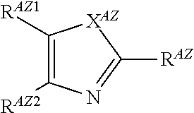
C1([RAZ1])=C([RAZ2])N=C([RAZ])[XAZ]1
